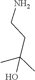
CC(O)(CCN)C
